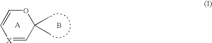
[X]1=CC(C)(C)OC=C1.B
